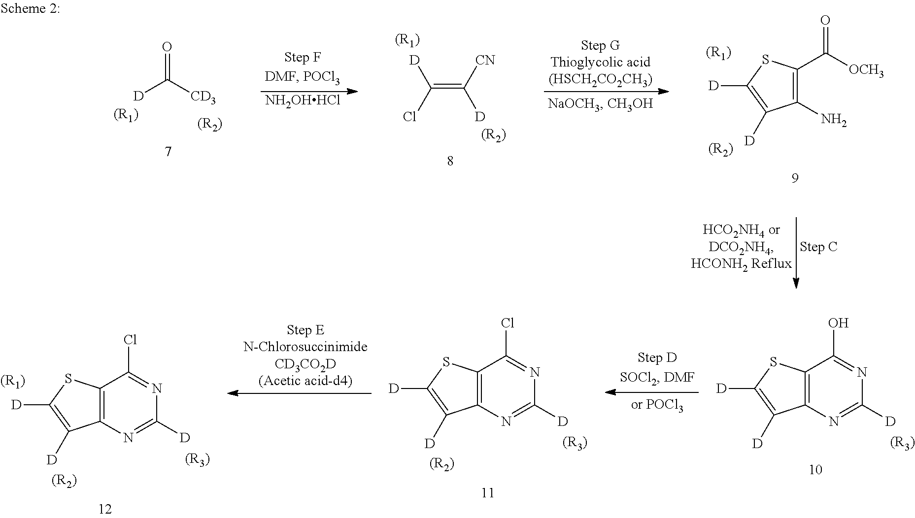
C12=C(SC([D])=C1[D])C(O)=NC([D])=N2.[(R3)].C12=C(SC([D])=C1[D])C(Cl)=NC([D])=N2.[(R3)].[(R2)].C12=C(SC([D])=C1[D])C(Cl)=NC([D])=N2.[(R3)].[(R2)].[(R1)].[D]C([CD3])=O.[(R1)].[(R2)].[NH2OHHCl].C(=C([CN])[D])(Cl)[D].[(R1)].[(R2)].C1(N)=C(C(=O)[OCH3])SC([D])=C1[D].[(R1)].[(R2)]
